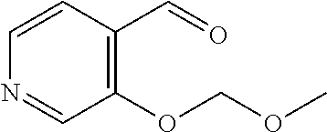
C1(OCOC)=C(C=O)C=CN=C1
